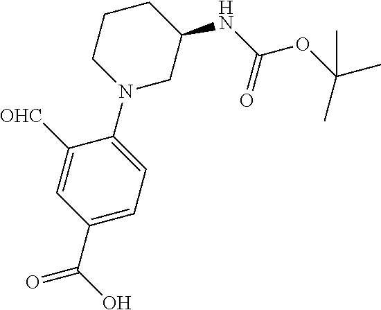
[OHC]C1=CC(C(O)=O)=CC=C1N1CC(NC(OC(C)(C)C)=O)CCC1
